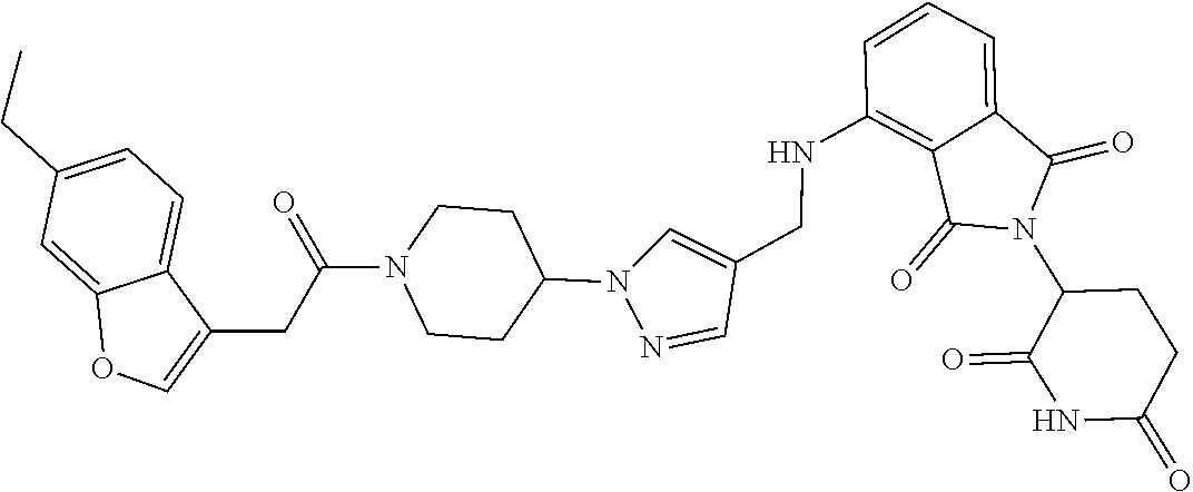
C1(NCC2=CN(C3CCN(C(CC4=COC5=CC(CC)=CC=C45)=O)CC3)N=C2)=C2C(=CC=C1)C(=O)N(C1C(=O)NC(=O)CC1)C2=O
